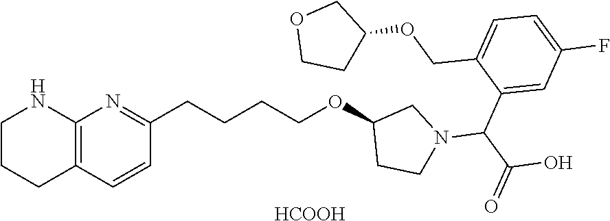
C12=C(C=CC(CCCCOC3CCN(C(C4=CC(F)=CC=C4COC4COCC4)C(O)=O)C3)=N1)CCCN2.[HCOOH]
